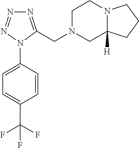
C1=C(N2C(CN3CC4([H])N(CC3)CCC4)=NN=N2)C=CC(C(F)(F)F)=C1
